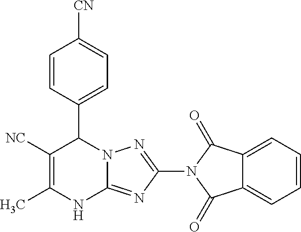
C1=CC(C2C([NC])=C(C)NC3=NC(N4C(=O)C5=CC=CC=C5C4=O)=NN23)=CC=C1[CN]
